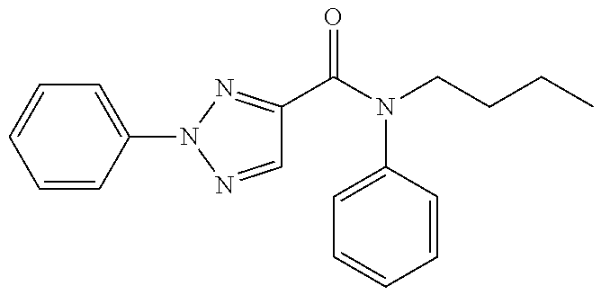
C1=NN(C2=CC=CC=C2)N=C1C(=O)N(C1=CC=CC=C1)CCCC
